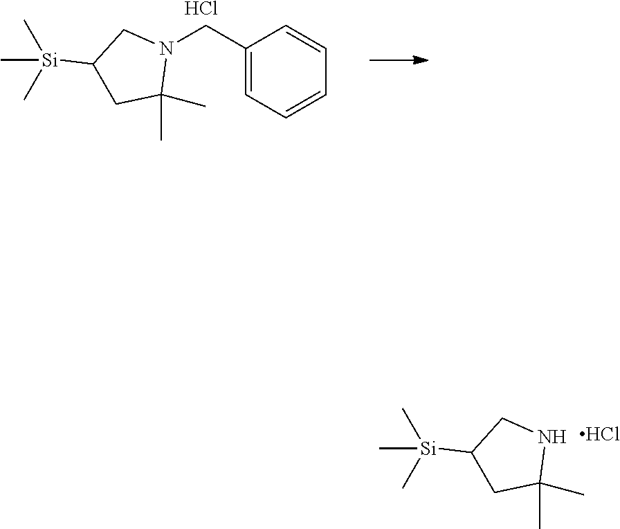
Cl.N1CC([Si](C)(C)C)CC1(C)C.C1(CN2CC([Si](C)(C)C)CC2(C)C)=CC=CC=C1.Cl
